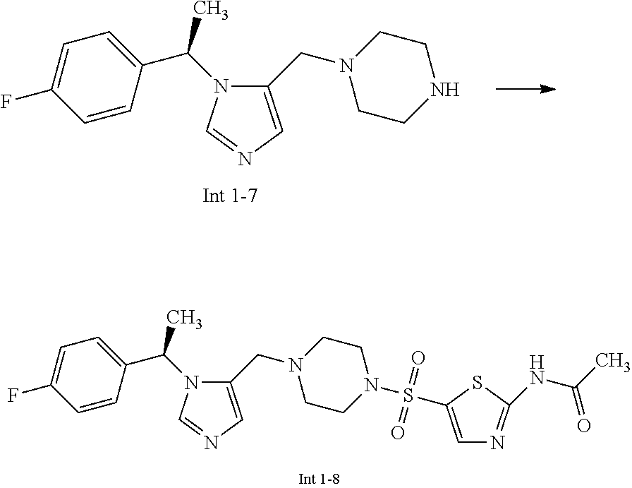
C1=CC(C(N2C(CN3CCNCC3)=CN=C2)C)=CC=C1F.C1=CC(C(N2C(CN3CCN(S(=O)(=O)C4=CN=C(NC(C)=O)S4)CC3)=CN=C2)C)=CC=C1F
